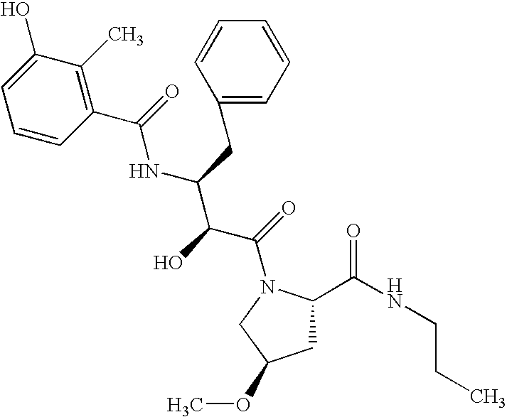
C1C(C(NCCC)=O)N(C(=O)C(C(NC(=O)C2=C(C)C(O)=CC=C2)CC2=CC=CC=C2)O)CC1OC
